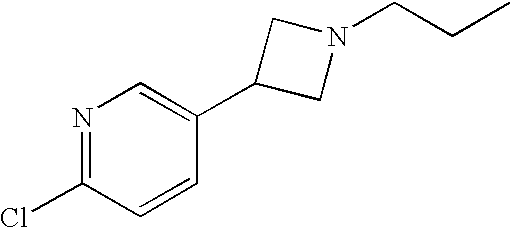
N1=C(Cl)C=CC(C2CN(CCC)C2)=C1
